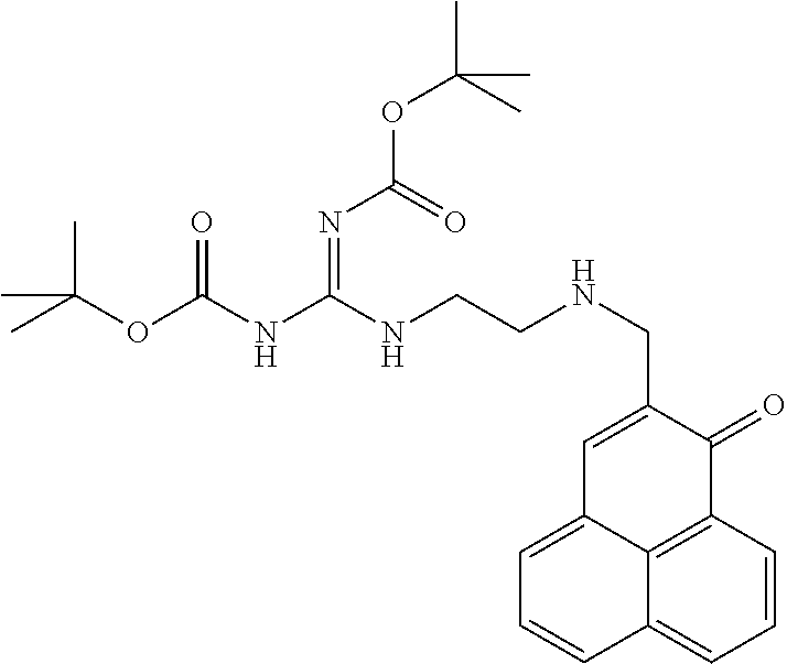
CC(OC(NC(NCCNCC1=CC2=CC=CC3=CC=CC(=C23)C1=O)=NC(=O)OC(C)(C)C)=O)(C)C
